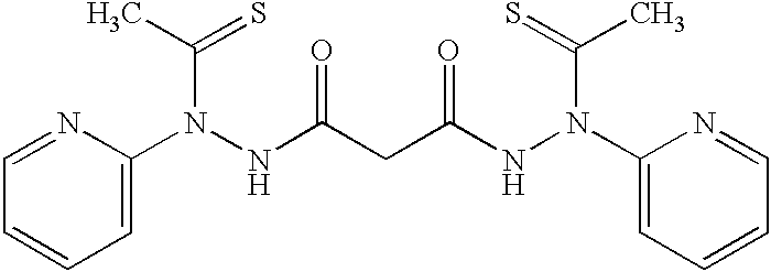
C1=NC(N(C(C)=S)NC(CC(NN(C(=S)C)C2=CC=CC=N2)=O)=O)=CC=C1
